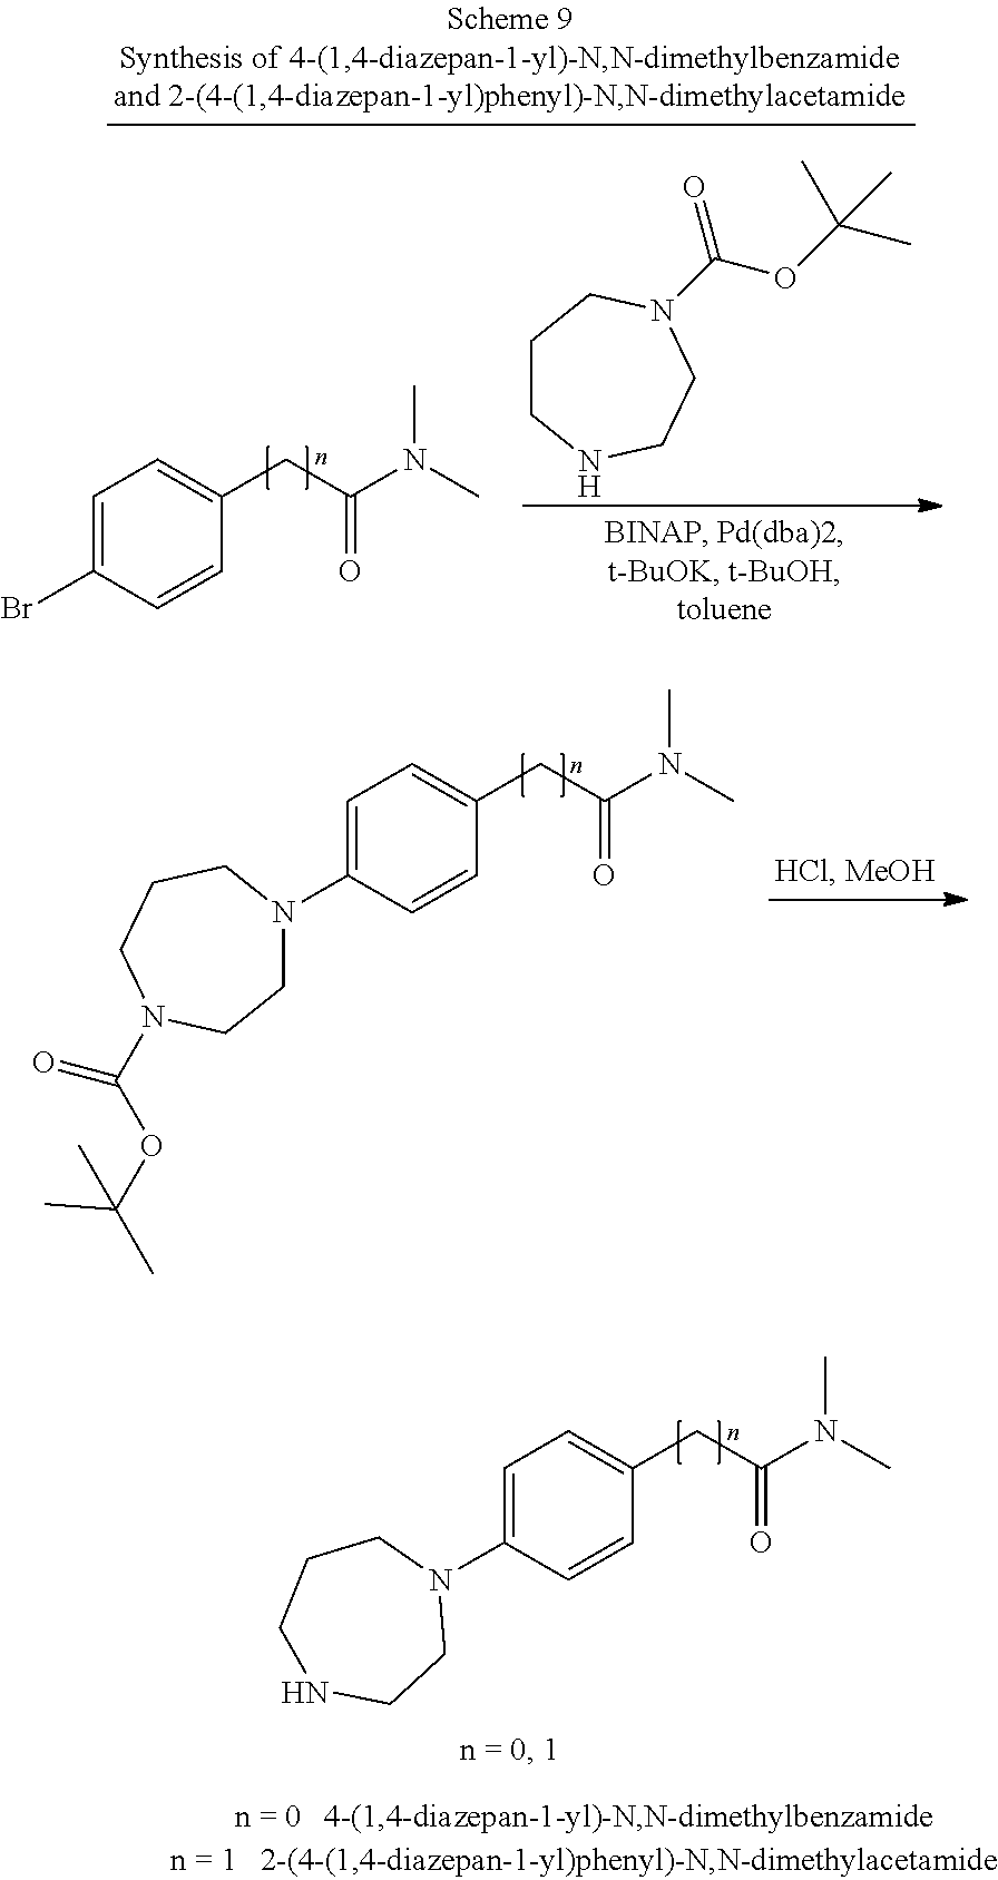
C1=C(N2CCN(C(OC(C)(C)C)=O)CCC2)C=CC(CC(N(C)C)=O)=C1.C1=C(N2CCNCCC2)C=CC(CC(N(C)C)=O)=C1.C1=C(Br)C=CC(CC(N(C)C)=O)=C1.C1CNCCN(C(OC(C)(C)C)=O)C1
